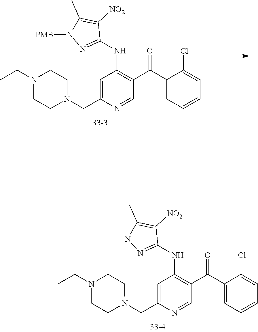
C1(C(C2=C(NC3=NN([PMB])C(C)=C3[NO2])C=C(CN3CCN(CC)CC3)N=C2)=O)=CC=CC=C1Cl.C1(C(C2=C(NC3=NNC(C)=C3[NO2])C=C(CN3CCN(CC)CC3)N=C2)=O)=CC=CC=C1Cl
